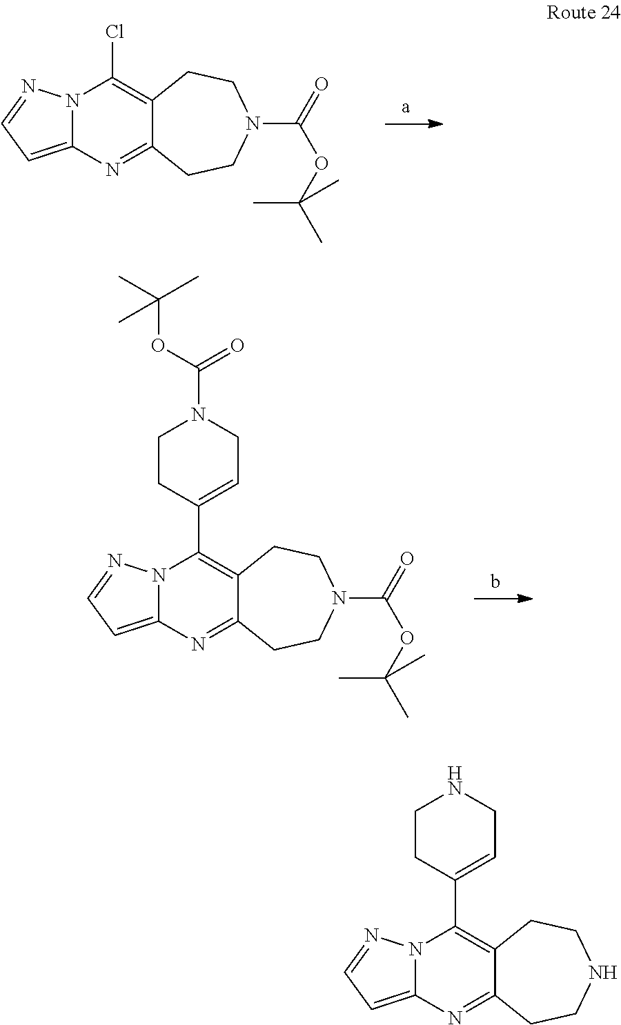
N12C(=CC=N1)N=C1C(=C2Cl)CCN(C(=O)OC(C)(C)C)CC1.N12C(=CC=N1)N=C1C(=C2C2=CCN(C(OC(C)(C)C)=O)CC2)CCN(C(=O)OC(C)(C)C)CC1.N12C(=CC=N1)N=C1C(=C2C2=CCNCC2)CCNCC1
